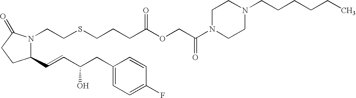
C1(C=CC(CC2=CC=C(F)C=C2)O)N(CCSCCCC(OCC(N2CCN(CCCCCC)CC2)=O)=O)C(=O)CC1
